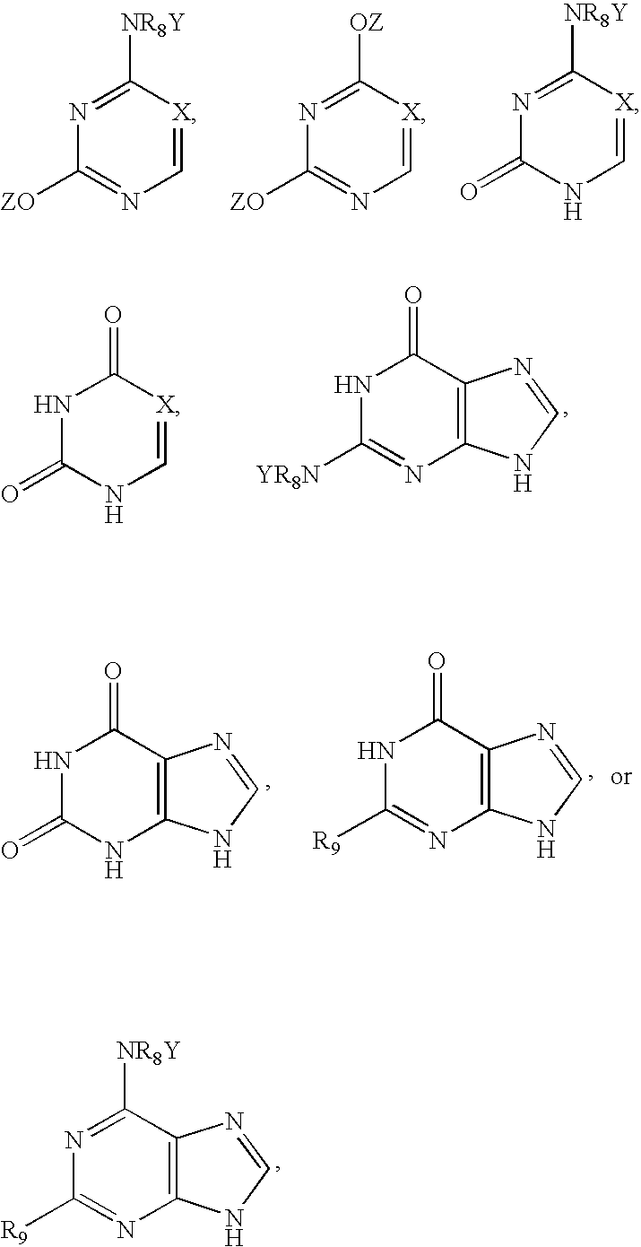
N1=C([ZO])N=C([NR8Y])[X]=C1.N1=C([ZO])N=C([OZ])[X]=C1.N1C=[X]C([NR8Y])=NC1=O.N1C([YR8N])=NC2=C(C1=O)N=CN2.N1C=[X]C(=O)NC1=O.N1C(=O)NC2=C(C1=O)N=CN2.N1C([R9])=NC2=C(C1=O)N=CN2.N1=C([NR8Y])C2=C(N=C1[R9])NC=N2
